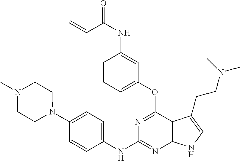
O=C(NC1=CC(OC2=NC(NC3=CC=C(N4CCN(C)CC4)C=C3)=NC3=C2C(CCN(C)C)=CN3)=CC=C1)C=C
